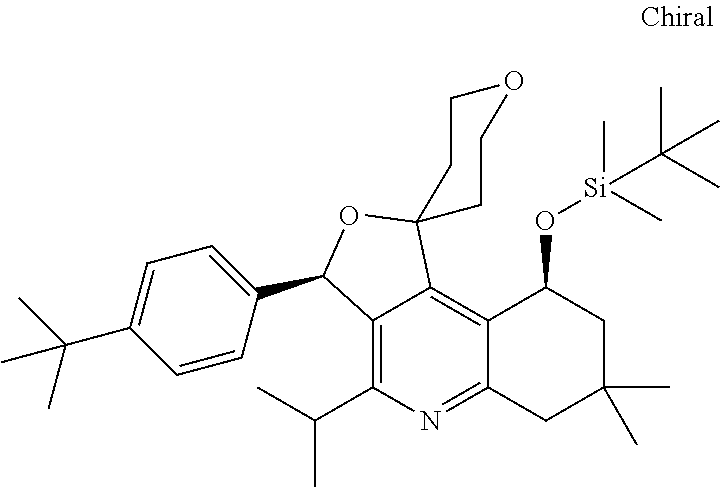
C12=C(C(C)C)N=C3C(=C1C1(OC2C2=CC=C(C(C)(C)C)C=C2)CCOCC1)C(O[Si](C)(C(C)(C)C)C)CC(C)(C)C3
